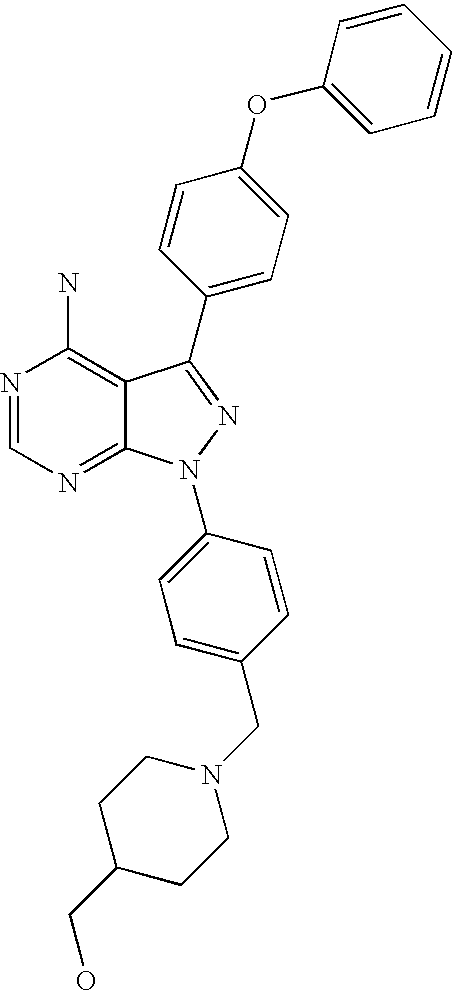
N1=CN=C2C(=C1N)C(C1=CC=C(OC3=CC=CC=C3)C=C1)=NN2C1=CC=C(CN2CCC(CO)CC2)C=C1
